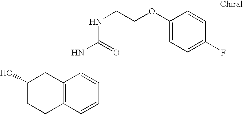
C1(O)CCC2=C(C1)C(NC(NCCOC1=CC=C(F)C=C1)=O)=CC=C2
